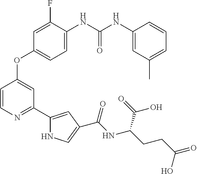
C1=C(NC(NC2=CC(C)=CC=C2)=O)C(F)=CC(OC2=CC(C3=CC(C(NC(CCC(=O)O)C(=O)O)=O)=CN3)=NC=C2)=C1
